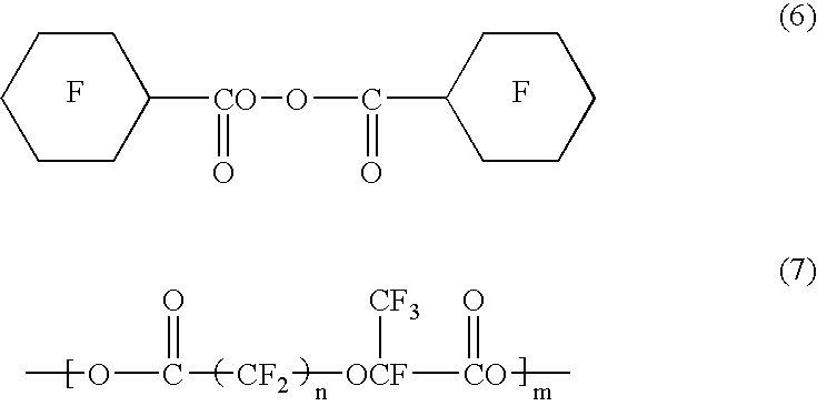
F.C1CC([CO](=O)OC(=O)C2CCCCC2)CCC1.F.COC(=O)[CF2][OCF]([CF3])[CO](=O)C
